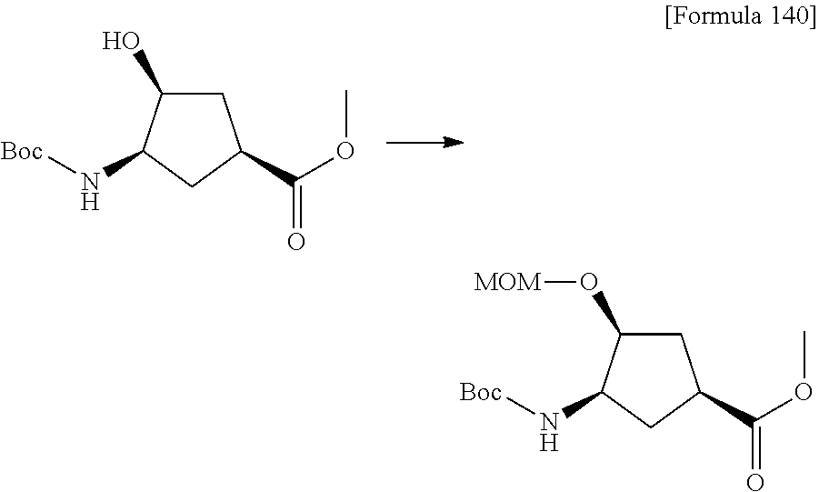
C1C(O)C(N[Boc])CC1C(=O)OC.C1C(O[MOM])C(N[Boc])CC1C(=O)OC
